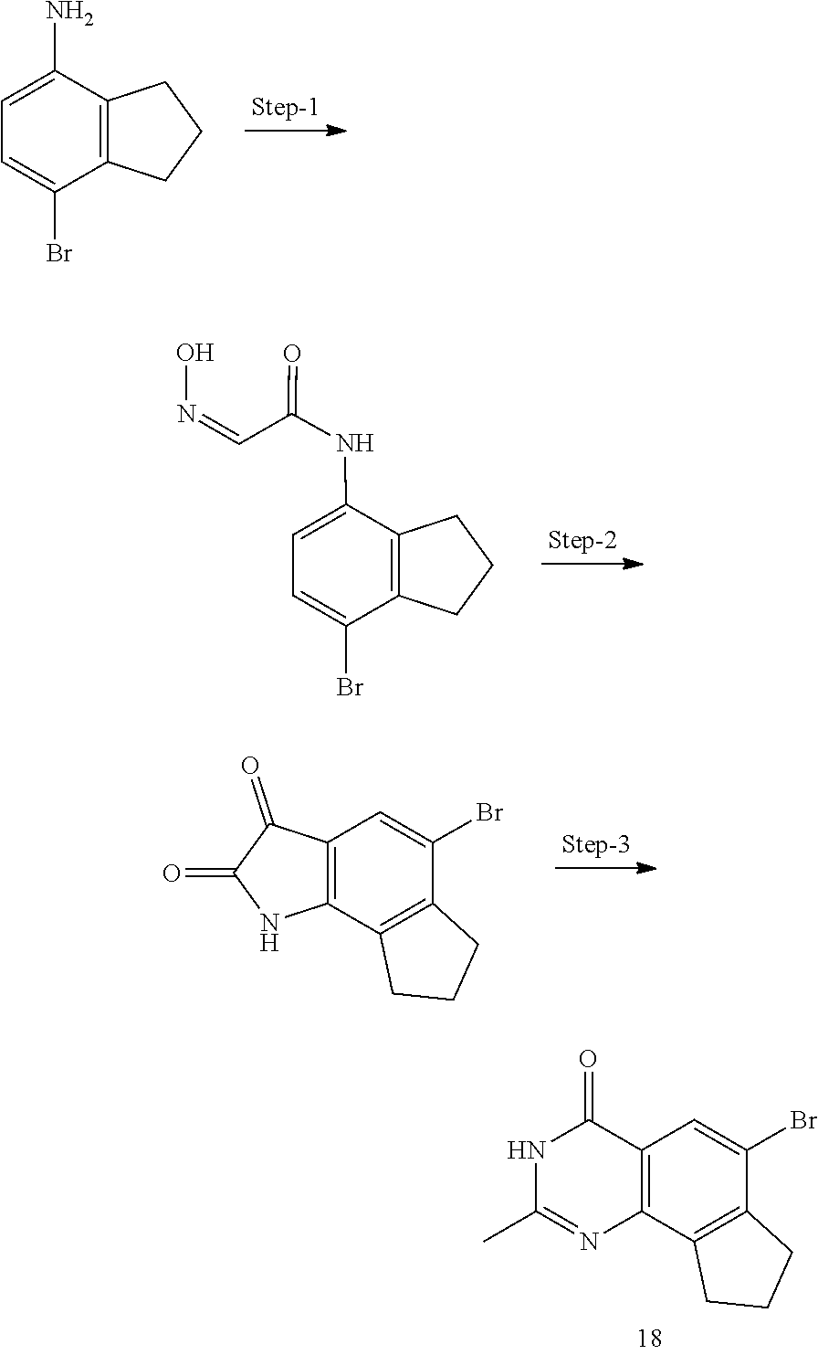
N1C(C)=NC2=C(C=C(Br)C3=C2CCC3)C1=O.C1=C(N)C2=C(CCC2)C(Br)=C1.N(O)=CC(NC1=CC=C(Br)C2=C1CCC2)=O.C12=C(C(Br)=CC3=C1NC(=O)C3=O)CCC2
